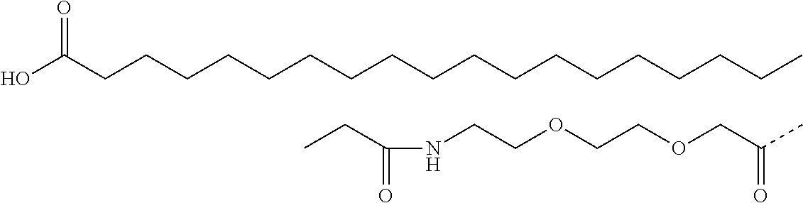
OC(CCCCCCCCCCCCCCCCCC)=O.CCC(=O)NCCOCCOCC(C)=O
